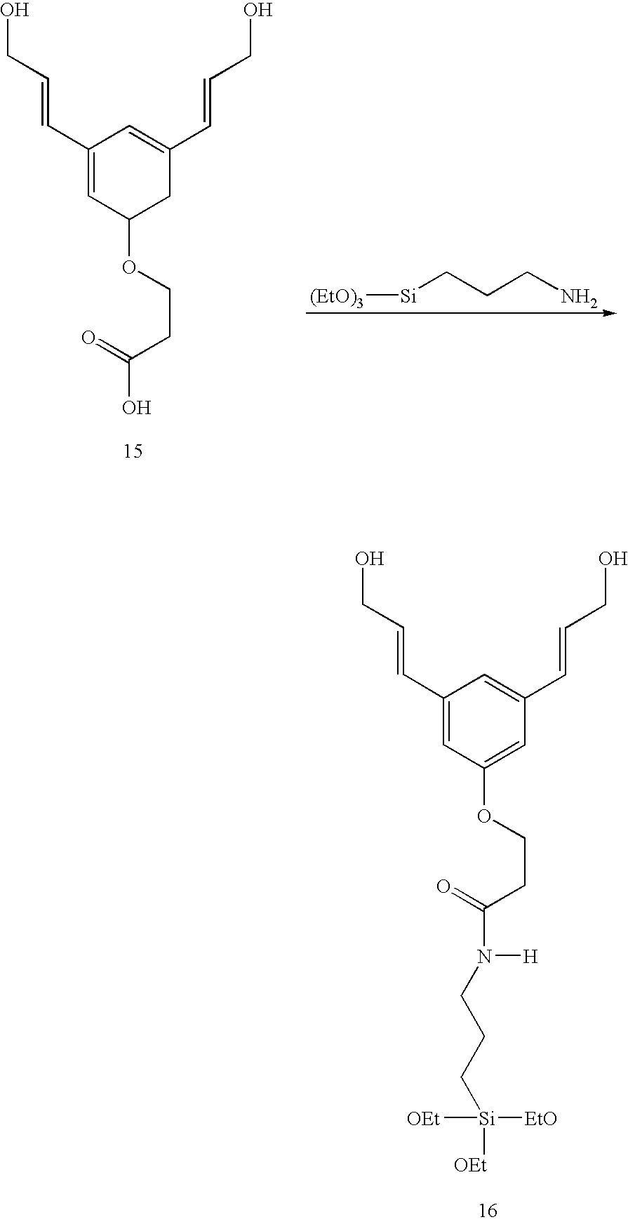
C1(C=CCO)=CC(OCCC(=O)O)CC(C=CCO)=C1.[Si](CCCN)[(EtO)3].C1(C=CCO)=CC(OCCC(=O)N([H])CCC[Si]([OEt])([EtO])[OEt])=CC(C=CCO)=C1
